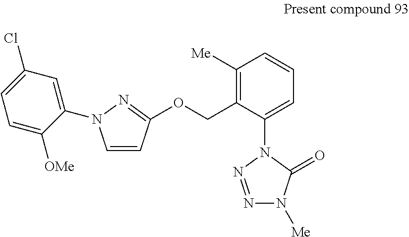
C1=CC(OCC2=C([Me])C=CC=C2N2N=NN([Me])C2=O)=NN1C1=CC(Cl)=CC=C1[OMe]
